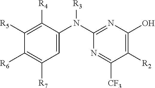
C1=C(N(C2=NC(O)=C([R2])C([CF3])=N2)[R3])C([R4])=C([R5])C([R6])=C1[R7]
